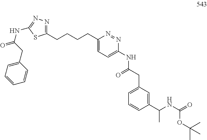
C1(CCCCC2=CC=C(NC(=O)CC3=CC=CC(C(NC(=O)OC(C)(C)C)C)=C3)N=N2)=NN=C(NC(=O)CC2=CC=CC=C2)S1
